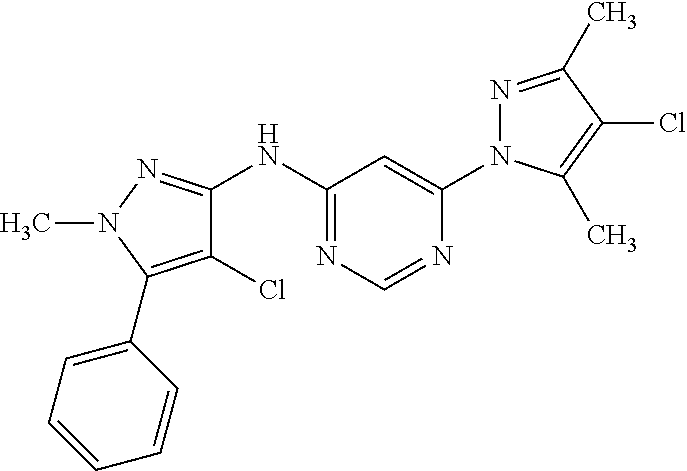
C1(NC2=NN(C)C(C3=CC=CC=C3)=C2Cl)=NC=NC(N2N=C(C)C(Cl)=C2C)=C1
